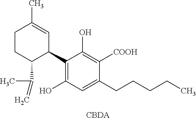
C1CC(C(C)=C)C(C2=C(O)C=C(CCCCC)C([COOH])=C2O)C=C1C.[CBDA]
